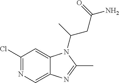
C1(Cl)=NC=C2C(=C1)N(C(CC(=O)N)C)C(C)=N2
